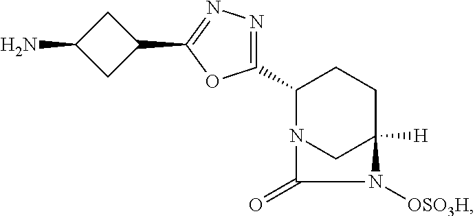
C1(C2=NN=C(C3CC(N)C3)O2)N2CC([H])(CC1)N([OSO3H])C2=O
